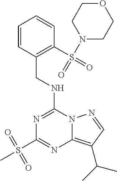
C1=CC(CNC2=NC(S(C)(=O)=O)=NC3=C(C(C)C)C=NN23)=C(S(=O)(N2CCOCC2)=O)C=C1
